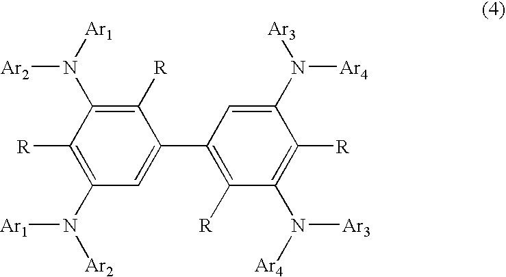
C1=C(C2=C([R])C(N([Ar4])[Ar3])=C([R])C(N([Ar4])[Ar3])=C2)C([R])=C(N([Ar1])[Ar2])C([R])=C1N([Ar1])[Ar2]
